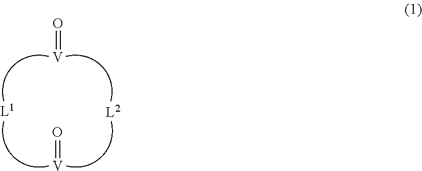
O=[V].O=[V]
